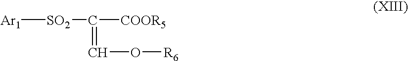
[SO2]([Ar1])C([COOR5])=CO[R6]
